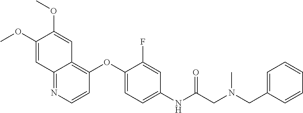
C1(OC)=CC2=NC=CC(OC3=CC=C(NC(=O)CN(CC4=CC=CC=C4)C)C=C3F)=C2C=C1OC
